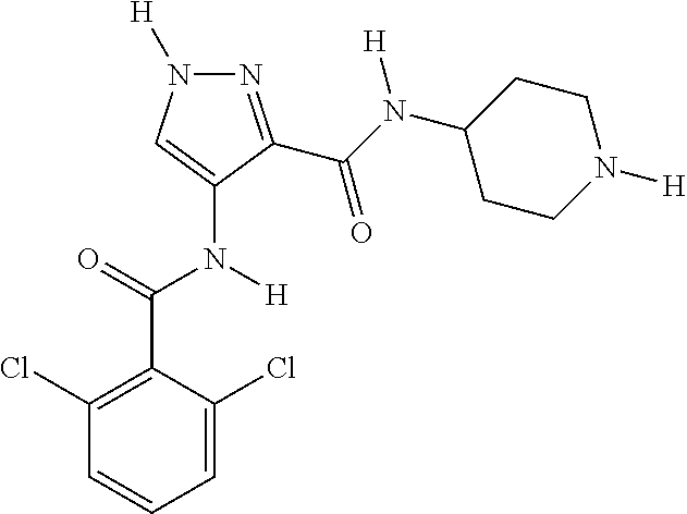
N1=C(C(N(C2CCN([H])CC2)[H])=O)C(N([H])C(C2=C(Cl)C=CC=C2Cl)=O)=CN1[H]
